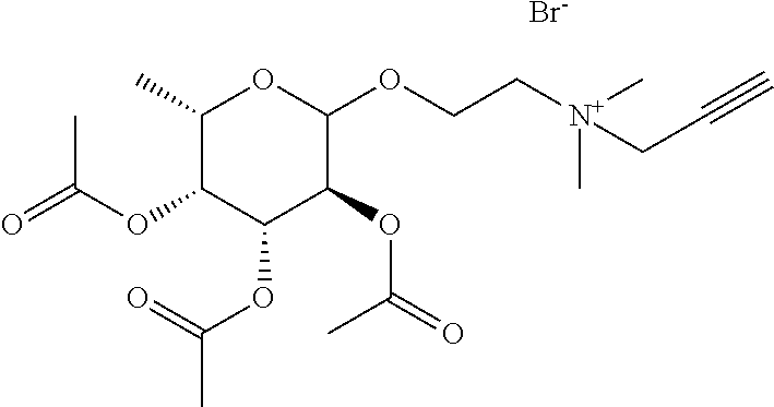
C1(C)C(OC(=O)C)C(OC(C)=O)C(OC(=O)C)C(OCC[N+](C)(CC#C)C)O1.[Br-]
